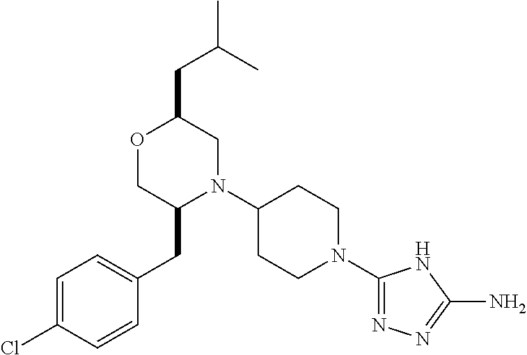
C1=C(Cl)C=CC(CC2N(C3CCN(C4=NN=C(N)N4)CC3)CC(CC(C)C)OC2)=C1
